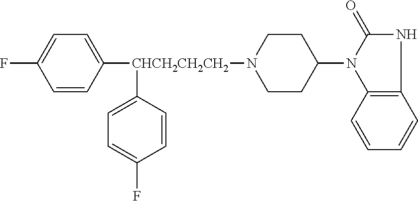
FC1=CC=C([CHCH2CH2CH2](N2CCC(N3C4=C(NC3=O)C=CC=C4)CC2)C2=CC=C(F)C=C2)C=C1
